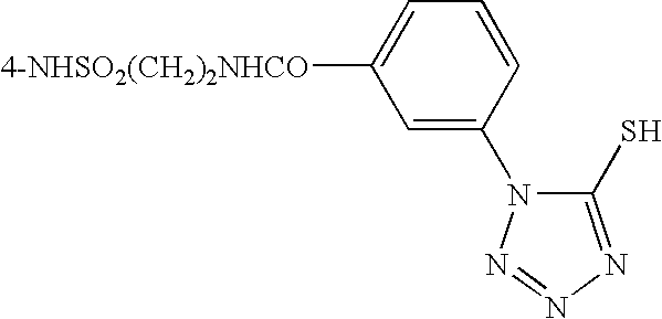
[4-NHSO2(CH2)2NHCO]C1=CC=CC(N2C(S)=NN=N2)=C1
